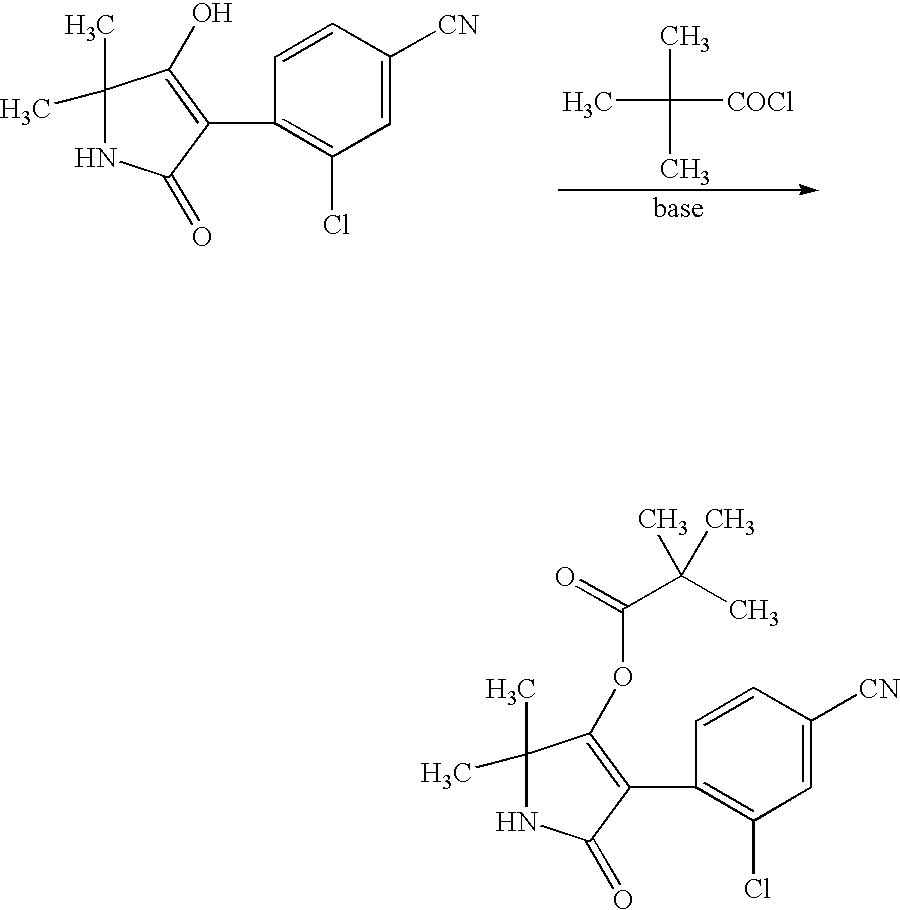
C1(C)(C)NC(=O)C(C2=C(Cl)C=C([CN])C=C2)=C1O.CC(C)(C)[COCl].C1(C)(C)NC(=O)C(C2=C(Cl)C=C([CN])C=C2)=C1OC(C(C)(C)C)=O
